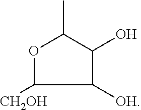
C1([CH2OH])OC(C)C(O)C1[OH]
